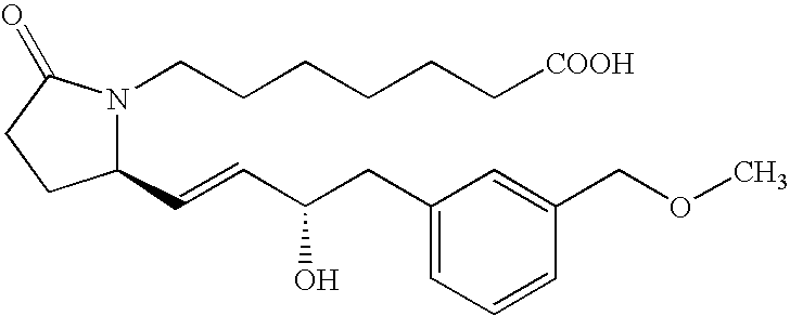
C1(C=CC(CC2=CC=CC(COC)=C2)O)N(CCCCCC[COOH])C(=O)CC1
